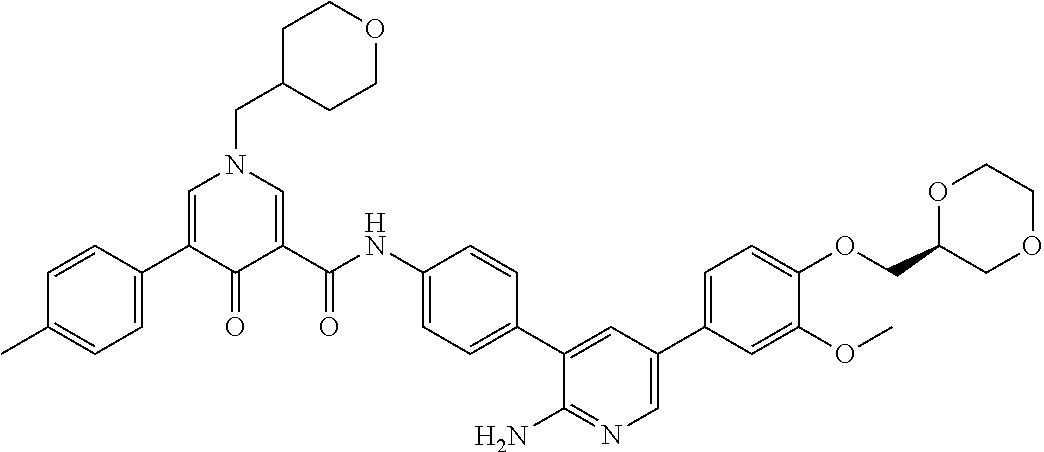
C1C(CN2C=C(C3=CC=C(C)C=C3)C(=O)C(C(NC3=CC=C(C4=CC(C5=CC=C(OCC6COCCO6)C(OC)=C5)=CN=C4N)C=C3)=O)=C2)CCOC1
